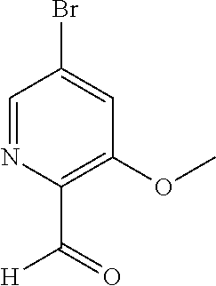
O=C(C1=C(OC)C=C(Br)C=N1)[H]
